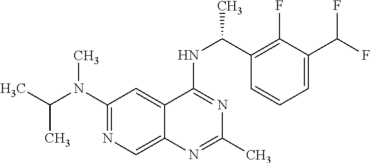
C(N(C1=NC=C2C(=C1)C(NC(C1=C(F)C(C(F)F)=CC=C1)C)=NC(C)=N2)C)(C)C
